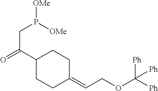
C1(C(=O)CP([OMe])[OMe])CCC(=CCOC([Ph])([Ph])[Ph])CC1
